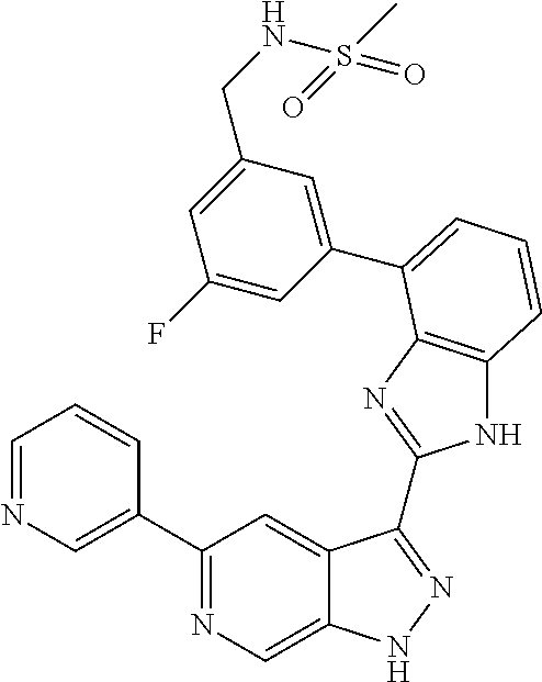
C1=NC=C(C2=NC=C3C(=C2)C(C2=NC4=C(N2)C=CC=C4C2=CC(CNS(C)(=O)=O)=CC(F)=C2)=NN3)C=C1
